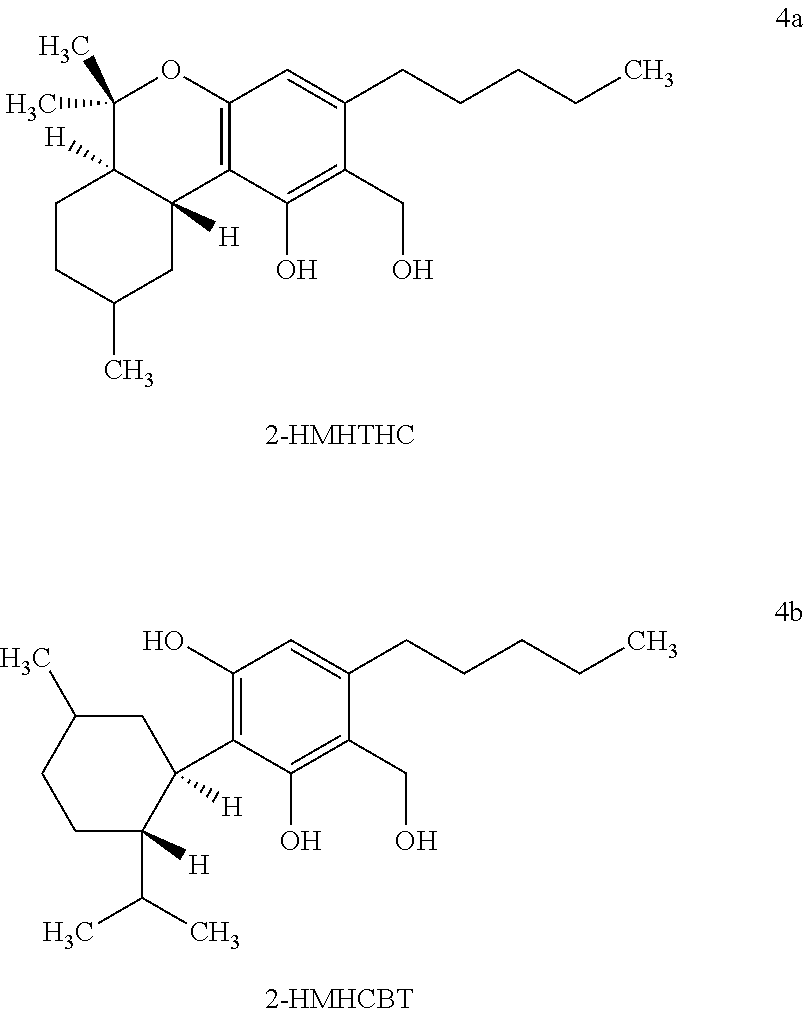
C1CC(C)CC2([H])C1([H])C(C)(C)OC1=C2C(O)=C(CO)C(CCCCC)=C1.[2-HMHTHC].C1(C2([H])CC(C)CCC2(C(C)C)[H])=C(O)C=C(CCCCC)C(CO)=C1O.[2-HMHCBT]
